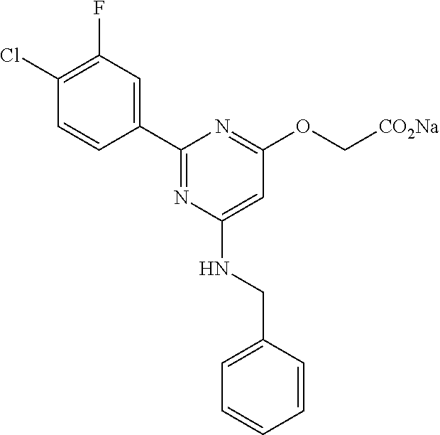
C1(Cl)=C(F)C=C(C2=NC(NCC3=CC=CC=C3)=CC(OC[CO2Na])=N2)C=C1
